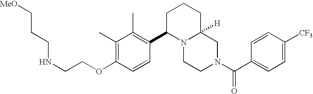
[MeO]CCCNCCOC1=C(C)C(C)=C(C2N3C([H])(CCC2)CN(C(C2=CC=C([CF3])C=C2)=O)CC3)C=C1
